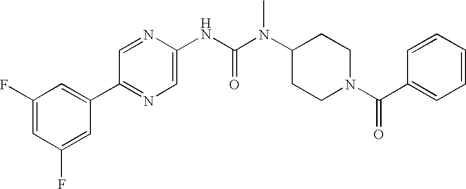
C1(F)=CC(F)=CC(C2=NC=C(NC(N(C3CCN(C(C4=CC=CC=C4)=O)CC3)C)=O)N=C2)=C1
